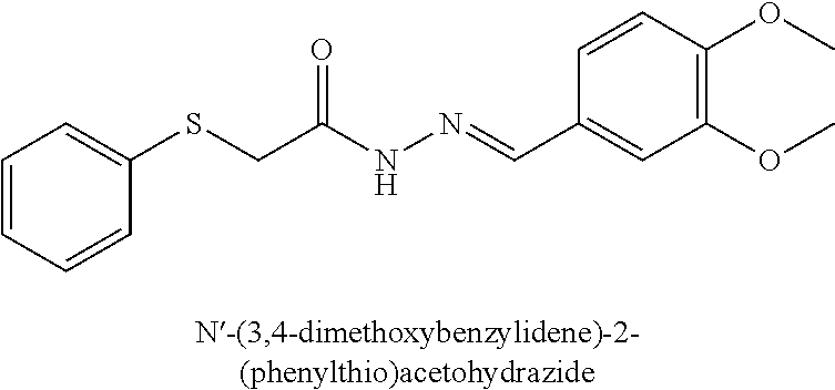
C1(SCC(NN=CC2=CC(OC)=C(OC)C=C2)=O)=CC=CC=C1
